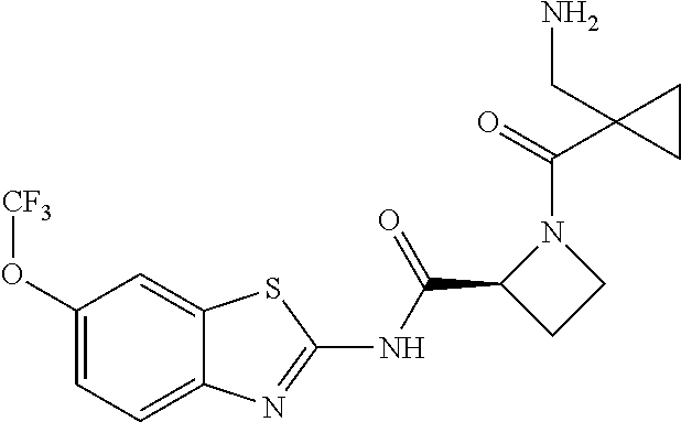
C1(O[CF3])=CC=C2C(=C1)SC(NC(C1CCN1C(C1(CN)CC1)=O)=O)=N2
